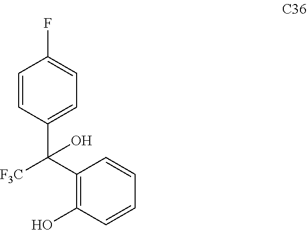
C1(C([F3C])(C2=C(O)C=CC=C2)O)=CC=C(F)C=C1
